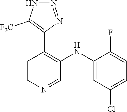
C1=CN=CC(NC2=CC(Cl)=CC=C2F)=C1C1=C([F3C])NN=N1
